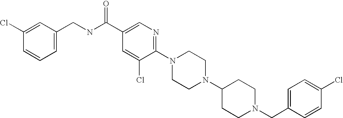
C1(Cl)=CC=C(CN2CCC(N3CCN(C4=NC=C(C(NCC5=CC=CC(Cl)=C5)=O)C=C4Cl)CC3)CC2)C=C1
